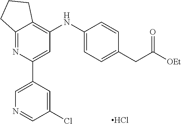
Cl.C(C([OEt])=O)C1=CC=C(NC2=C3C(=NC(C4=CN=CC(Cl)=C4)=C2)CCC3)C=C1
